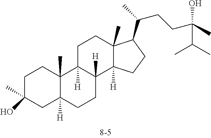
C1C(C)(O)CC2([H])C(C)(C1)C1([H])C([H])(CC2)C2([H])C(C)(CC1)C(C(CCC(C)(C(C)C)O)C)CC2
